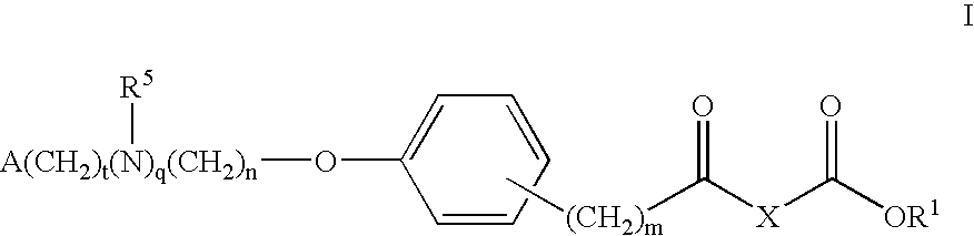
C1(O[A(CH2)t(N)q(CH2)n][R5])=CC=CC=C1.C[(CH2)m]C(=O)[X]C([OR1])=O
